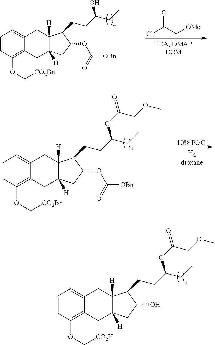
ClC(C[OMe])=O.C1=CC(OC[CO2Bn])=C2C(=C1)CC1([H])C([H])(C2)CC(OC(=O)[OBn])C1CCC(CC)O.C1=CC(OC[CO2Bn])=C2C(=C1)CC1([H])C([H])(C2)CC(OC(=O)[OBn])C1CCC(CC)OC(COC)=O.[10% Pd/C].C1=CC(OC[CO2H])=C2C(=C1)CC1([H])C([H])(C2)CC(O)C1CCC(CC)OC(COC)=O
